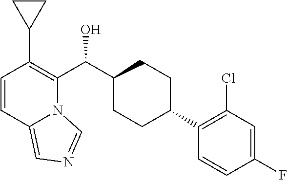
C1=CC2=CN=CN2C(C(C2CCC(C3=C(Cl)C=C(F)C=C3)CC2)O)=C1C1CC1
